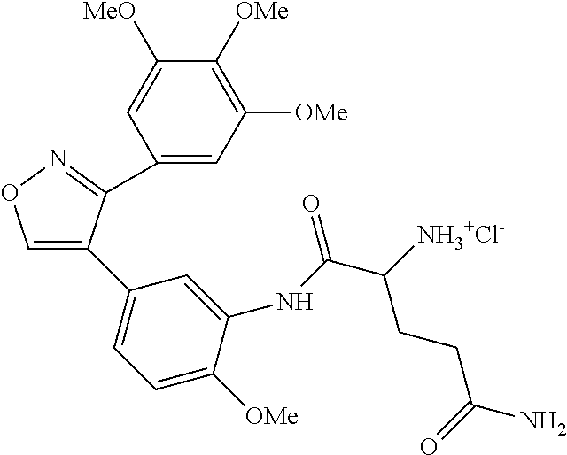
C1=C(C2=CC=C([OMe])C(NC(C([NH3+Cl-])CCC(=O)N)=O)=C2)C(C2=CC([OMe])=C([OMe])C([MeO])=C2)=NO1
